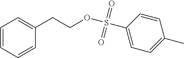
O(S(C1=CC=C(C)C=C1)(=O)=O)CCC1=CC=CC=C1
